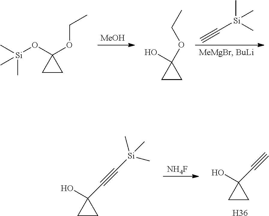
[MeOH].[Si](C#C)(C)(C)C.[Si](OC1(OCC)CC1)(C)(C)C.OC1(OCC)CC1.[NH4F].[H36].OC1(C#C)CC1.OC1(C#C[Si](C)(C)C)CC1
